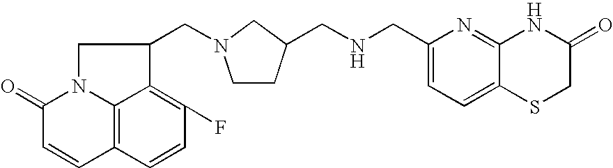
C1CC(CNCC2=CC=C3C(=N2)NC(=O)CS3)CN1CC1CN2C3=C(C=CC(F)=C13)C=CC2=O
